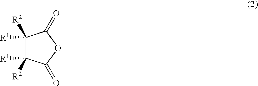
C1([R1])([R2])C([R1])([R2])C(=O)OC1=O
